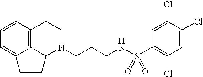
C12=C3C=CC=C1CCC2N(CCCNS(C1=C(Cl)C=C(Cl)C(Cl)=C1)(=O)=O)CC3
